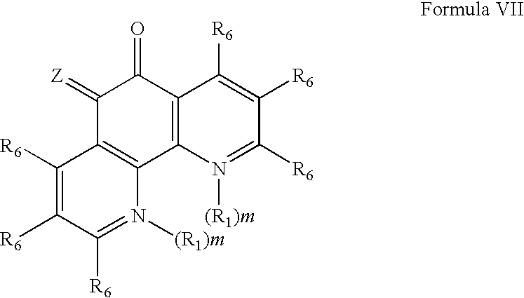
C1(=[Z])C2=C(C3=C(C1=O)C([R6])=C([R6])C([R6])=N3[(R1)m])N([(R1)m])=C([R6])C([R6])=C2[R6]
